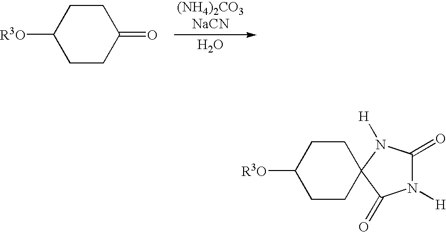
C1CC([R3O])CCC1=O.O.C1CC([R3O])CCC12C(=O)N([H])C(=O)N2[H]
